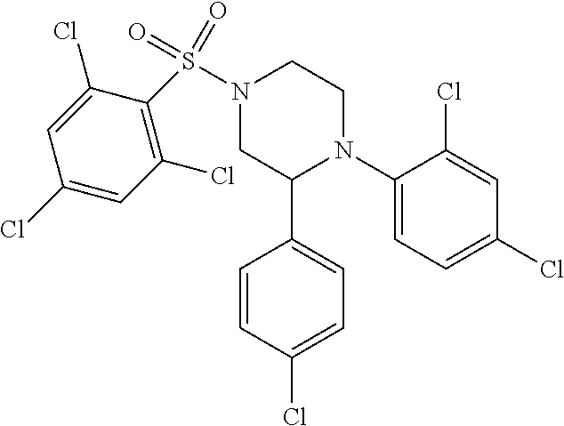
C1(N2CCN(S(=O)(=O)C3=C(Cl)C=C(Cl)C=C3Cl)CC2C2=CC=C(Cl)C=C2)=CC=C(Cl)C=C1Cl
